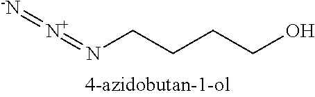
[-N]=[N+]=NCCCCO
